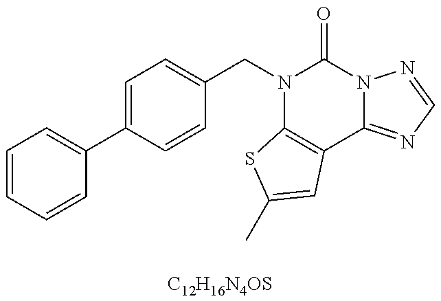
C1=C(C2=CC=CC=C2)C=CC(CN2C3=C(C4=NC=NN4C2=O)C=C(C)S3)=C1.[C12H16N4OS]
